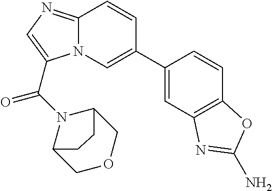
C1(C2=CN3C(=NC=C3C(=O)N3C4COCC3CC4)C=C2)=CC2=C(C=C1)OC(N)=N2
